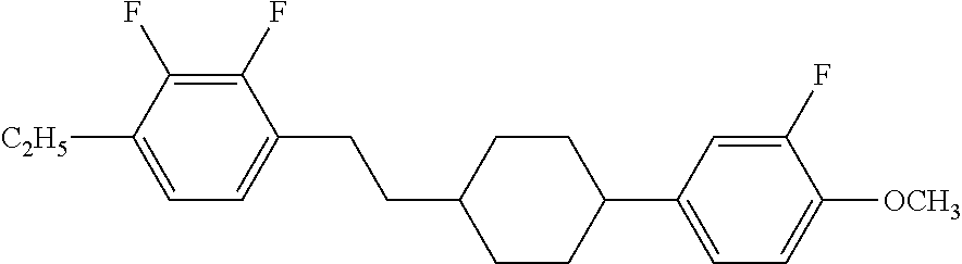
C1(F)=C(F)C([C2H5])=CC=C1CCC1CCC(C2=CC=C([OCH3])C(F)=C2)CC1
